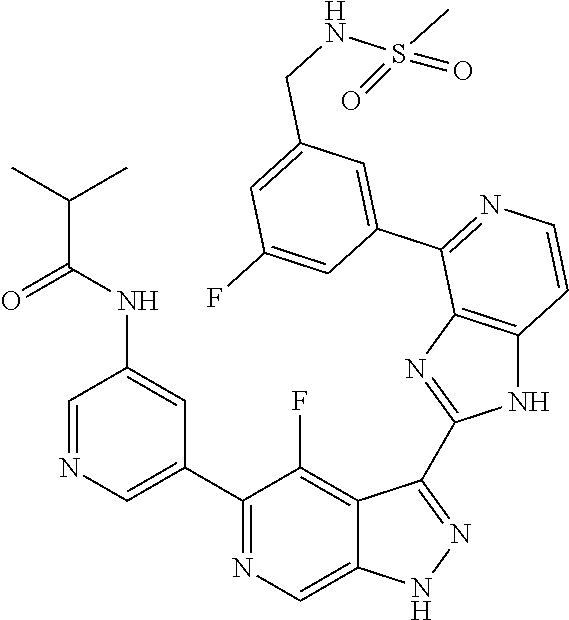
C1=NC=C(C2=NC=C3C(=C2F)C(C2=NC4=C(N2)C=CN=C4C2=CC(CNS(C)(=O)=O)=CC(F)=C2)=NN3)C=C1NC(C(C)C)=O
